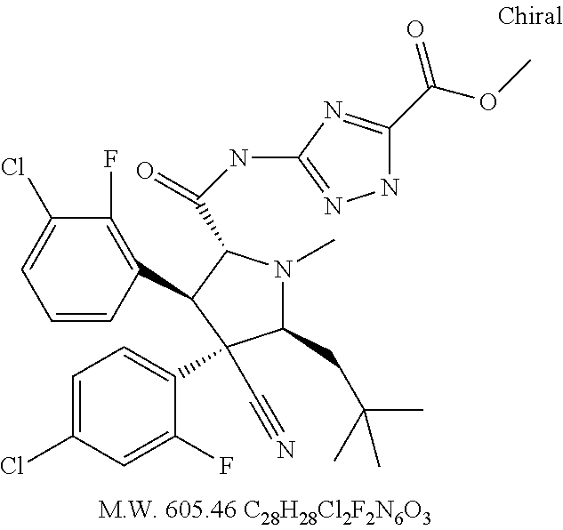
C1=CC(C2C(C(=O)NC3=NNC(C(OC)=O)=N3)N(C)C(CC(C)(C)C)C2(C2=CC=C(Cl)C=C2F)C#N)=C(F)C(Cl)=C1
